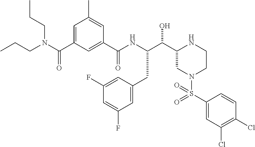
C(C1CN(S(C2=CC(Cl)=C(Cl)C=C2)(=O)=O)CCN1)(O)C(NC(C1=CC(C(N(CCC)CCC)=O)=CC(C)=C1)=O)CC1=CC(F)=CC(F)=C1
